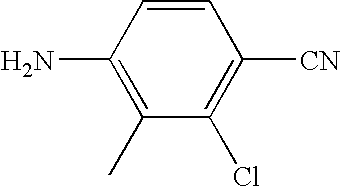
NC1=C(C)C(Cl)=C([CN])C=C1
